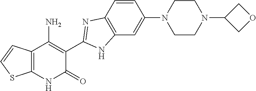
C12=C(NC(=O)C(C3=NC4=C(C=C(N5CCN(C6COC6)CC5)C=C4)N3)=C1N)SC=C2
